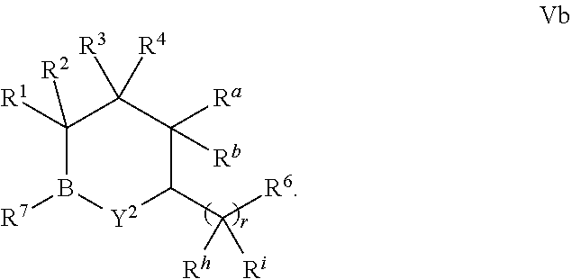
C1([R1])([R2])B([R7])[Y2]C(C([R6])([Rh])[Ri])C([Ra])([Rb])C1([R3])[R4]
